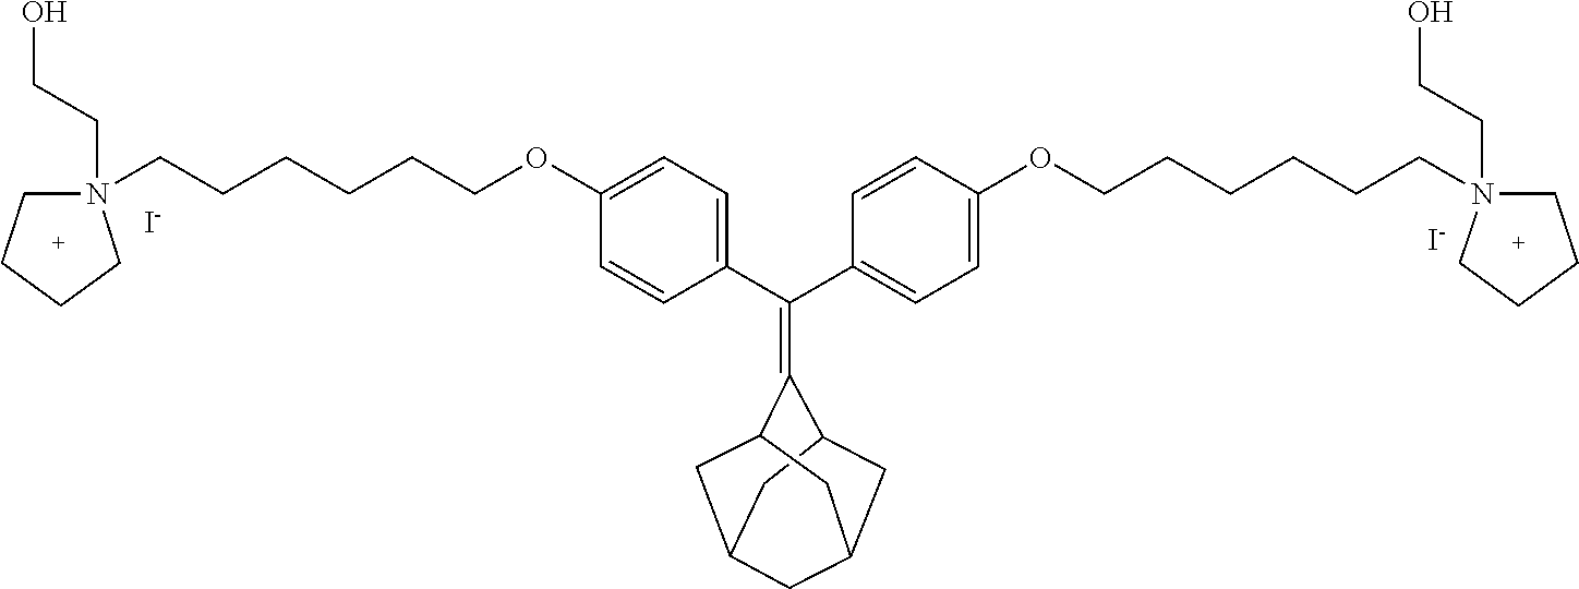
[I-].C1=CC(C(C2=CC=C(OCCCCCCN3(CCO)CCCC3)C=C2)=C2C3CC4CC(CC2C4)C3)=CC=C1OCCCCCCN1(CCO)CCCC1.[I-]
